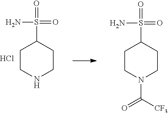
C1CNCCC1S(=O)(=O)N.Cl.C1CN(C([CF3])=O)CCC1S(=O)(=O)N
